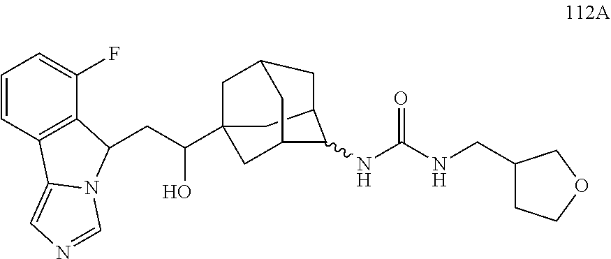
C1C2CC3CC1(C(CC1C4=C(C=CC=C4F)C4=CN=CN41)O)CC(C2)C3NC(NCC1CCOC1)=O
